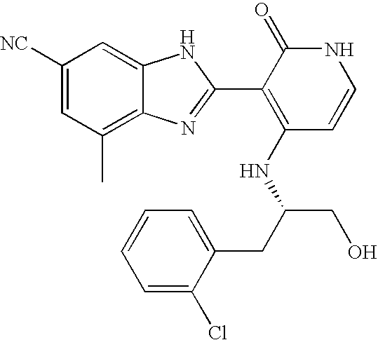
C1(C)=C2C(=CC([NC])=C1)NC(C1=C(NC(CO)CC3=CC=CC=C3Cl)C=CNC1=O)=N2
